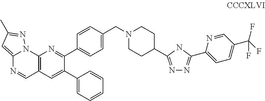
N1=C(C2CCN(CC3=CC=C(C4=NC5=C(C=C4C4=CC=CC=C4)C=NC4=CC(C)=NN54)C=C3)CC2)NC(C2=CC=C(C(F)(F)F)C=N2)=N1
